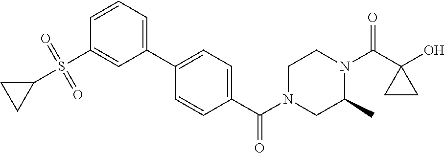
OC1(C(N2CCN(C(=O)C3=CC=C(C4=CC=CC(S(C5CC5)(=O)=O)=C4)C=C3)CC2C)=O)CC1
